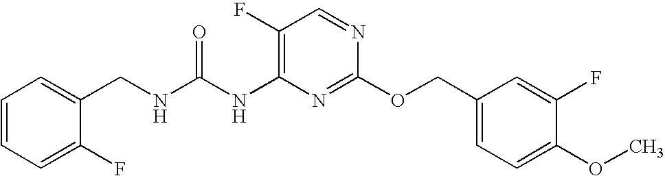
C1(F)=C(NC(NCC2=CC=CC=C2F)=O)N=C(OCC2=CC=C(OC)C(F)=C2)N=C1
